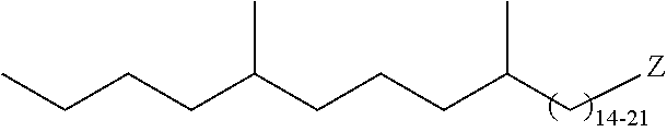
C(C(C[Z])C)CCC(CCCC)C
